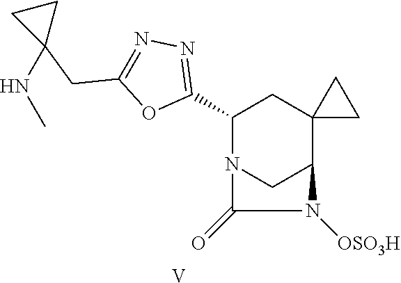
C1(C2=NN=C(CC3(NC)CC3)O2)N2CC(C3(C1)CC3)N([OSO3H])C2=O.[V]
